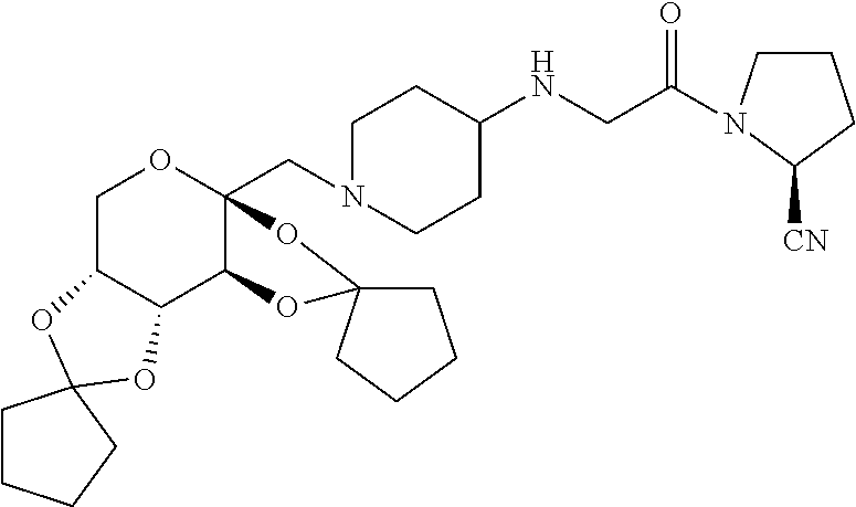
C1C2C(C3C(CN4CCC(NCC(N5CCCC5[CN])=O)CC4)(O1)OC1(O3)CCCC1)OC1(O2)CCCC1
